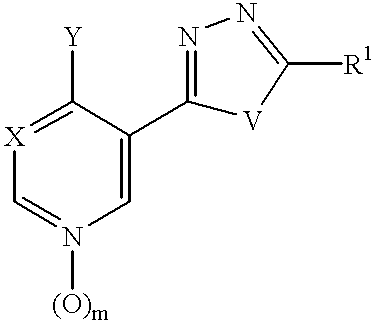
C1([Y])=[X]C=N([(O)m])C=C1C1=NN=C([R1])[V]1
